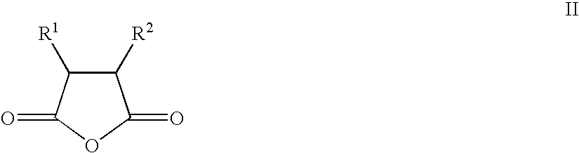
C1([R2])C([R1])C(=O)OC1=O
